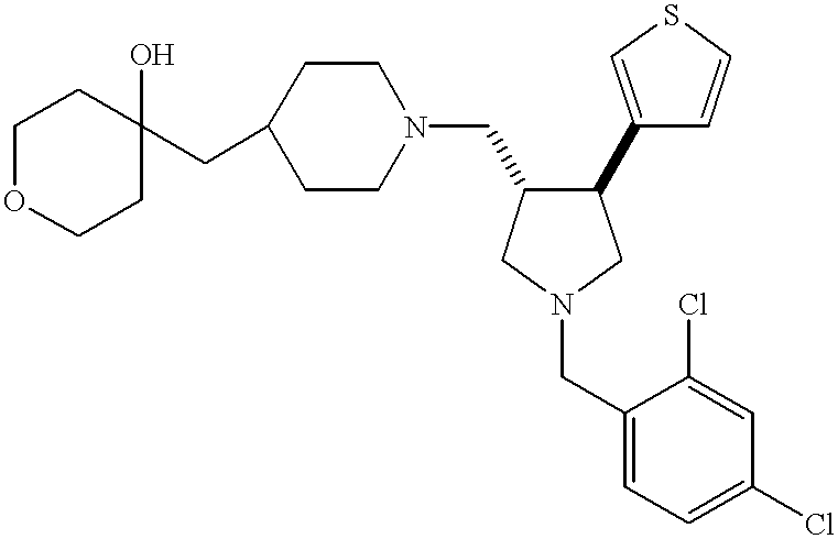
C1OCCC(O)(CC2CCN(CC3C(C4=CSC=C4)CN(CC4=CC=C(Cl)C=C4Cl)C3)CC2)C1
